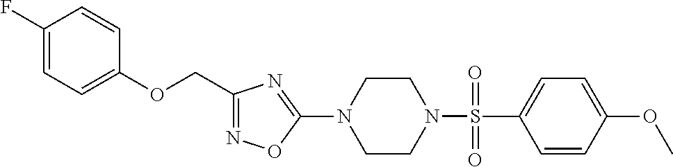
N1=C(COC2=CC=C(F)C=C2)N=C(N2CCN(S(=O)(C3=CC=C(OC)C=C3)=O)CC2)O1
